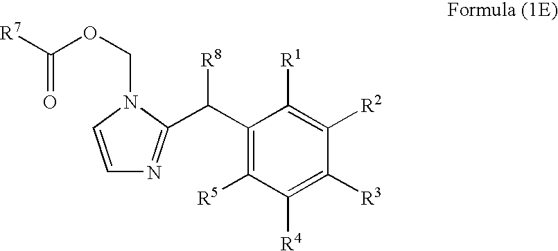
C1(C([R8])C2=NC=CN2COC([R7])=O)=C([R5])C([R4])=C([R3])C([R2])=C1[R1]
